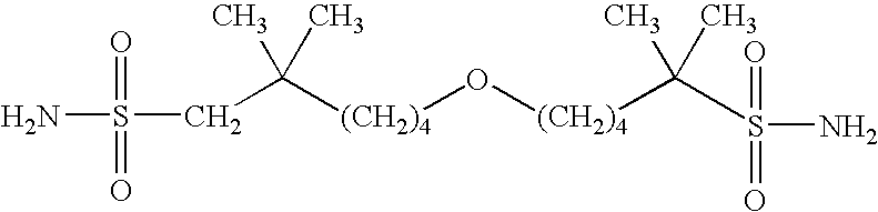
[(CH2)4](O[(CH2)4]C(C)(C)S(=O)(=O)N)C(C)(C)CS(N)(=O)=O
